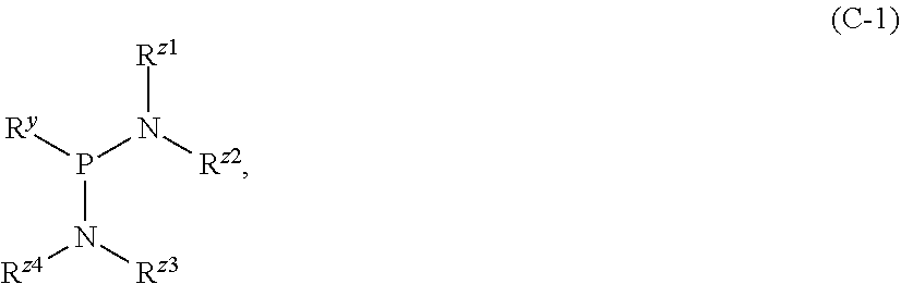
[Ry]P(N([Rz2])[Rz1])N([Rz3])[Rz4]
